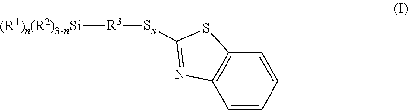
C1=CC=CC2=C1N=C([Sx][R3][(R1)n(R2)3-nSi])S2
